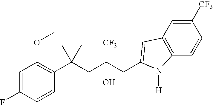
C1=C(F)C=CC(C(CC(CC2=CC3=C(C=CC([CF3])=C3)N2[H])([CF3])O)(C)C)=C1OC
